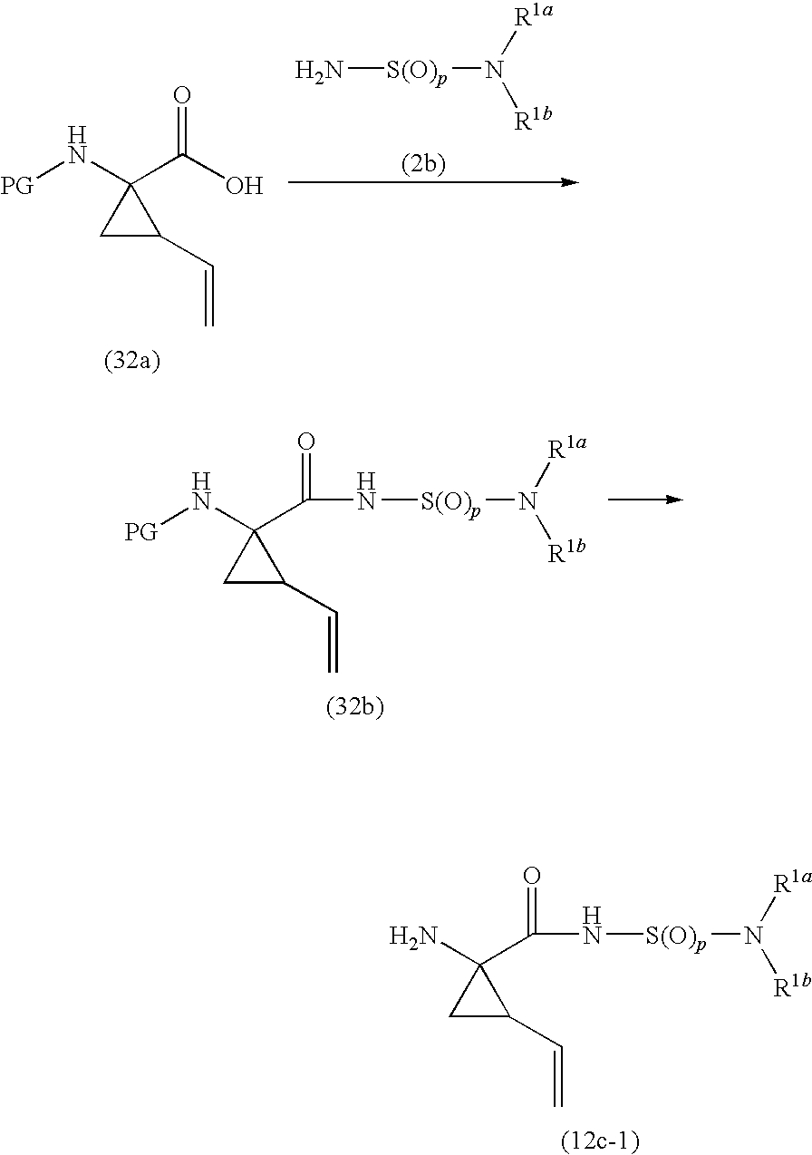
NC1(C(N[S(O)p]N([R1a])[R1b])=O)CC1C=C.[PG]NC1(C(O)=O)CC1C=C.[S(O)p](N)N([R1a])[R1b].[PG]NC1(C(N[S(O)p]N([R1a])[R1b])=O)CC1C=C
